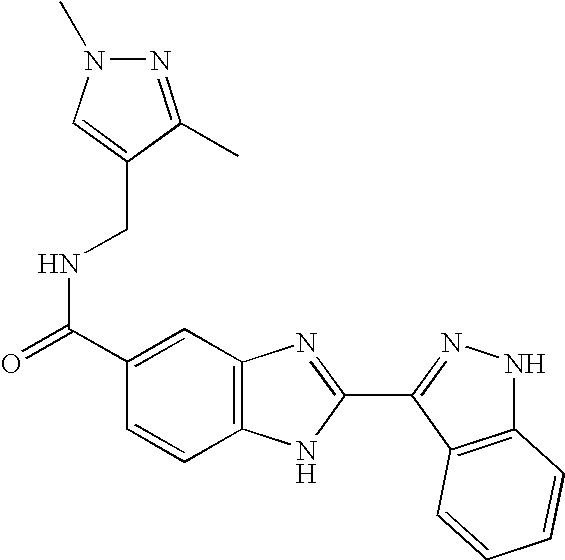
C(NC(=O)C1=CC2=C(C=C1)NC(C1=NNC3=C1C=CC=C3)=N2)C1=CN(C)N=C1C
